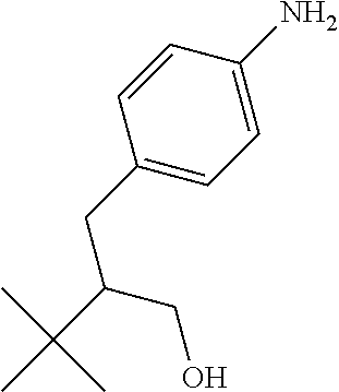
C1(CC(C(C)(C)C)CO)=CC=C(N)C=C1
